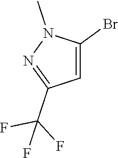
N1=C(C(F)(F)F)C=C(Br)N1C
